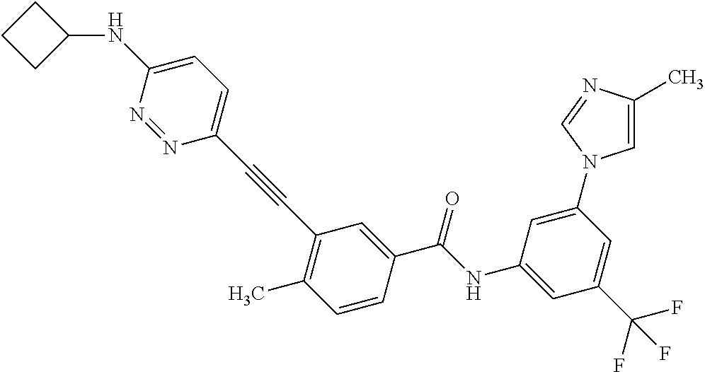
C(C1=CC(C#CC2=CC=C(NC3CCC3)N=N2)=C(C)C=C1)(NC1=CC(C(F)(F)F)=CC(N2C=C(C)N=C2)=C1)=O
